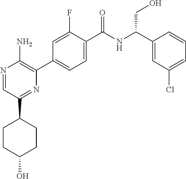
N1=CC(C2CCC(O)CC2)=NC(C2=CC=C(C(NC(C3=CC(Cl)=CC=C3)CO)=O)C(F)=C2)=C1N
